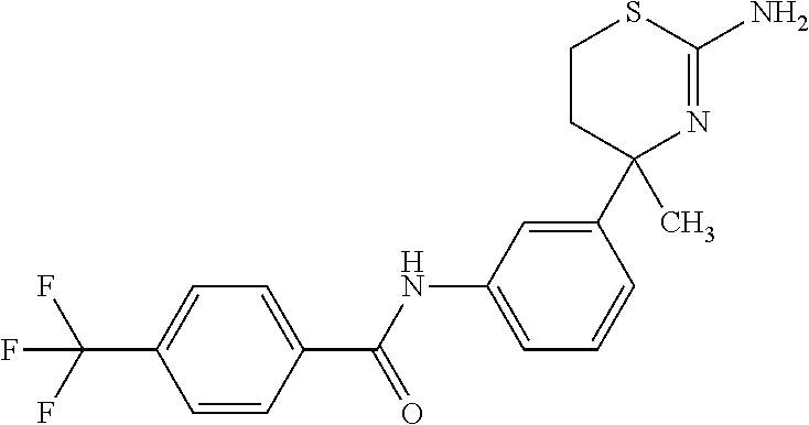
C1CC(C2=CC(NC(C3=CC=C(C(F)(F)F)C=C3)=O)=CC=C2)(C)N=C(N)S1
